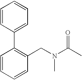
C1=CC=CC(CN(C(C)=O)C)=C1C1=CC=CC=C1
